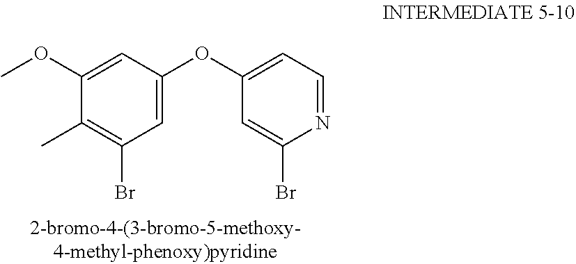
C1=C(OC)C(C)=C(Br)C=C1OC1=CC=NC(Br)=C1
